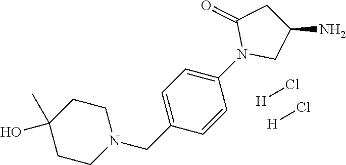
C1(O)(C)CCN(CC2=CC=C(N3CC(N)CC3=O)C=C2)CC1.[H]Cl.[H]Cl
